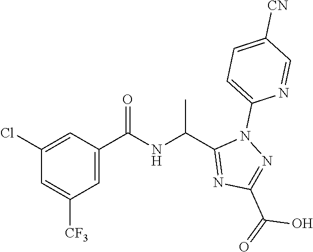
C1=C([CF3])C=C(C(=O)NC(C)C2=NC(C(O)=O)=NN2C2=CC=C([CN])C=N2)C=C1Cl
